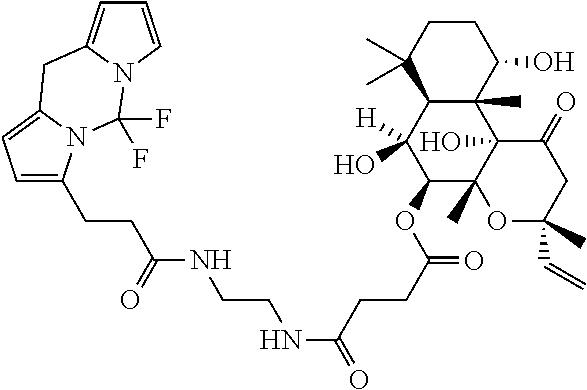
C1=C(CCC(NCCNC(=O)CCC(=O)OC2C3(C)C(O)(C4(C)C(C2([H])O)C(C)(C)CCC4O)C(=O)CC(C)(C=C)O3)=O)N2C(=C1)CC1=CC=CN1C2(F)F
